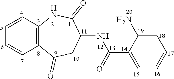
C12=C(C=CC=C1)NC(=O)C(NC(C1=CC=CC=C1N)=O)CC2=O
